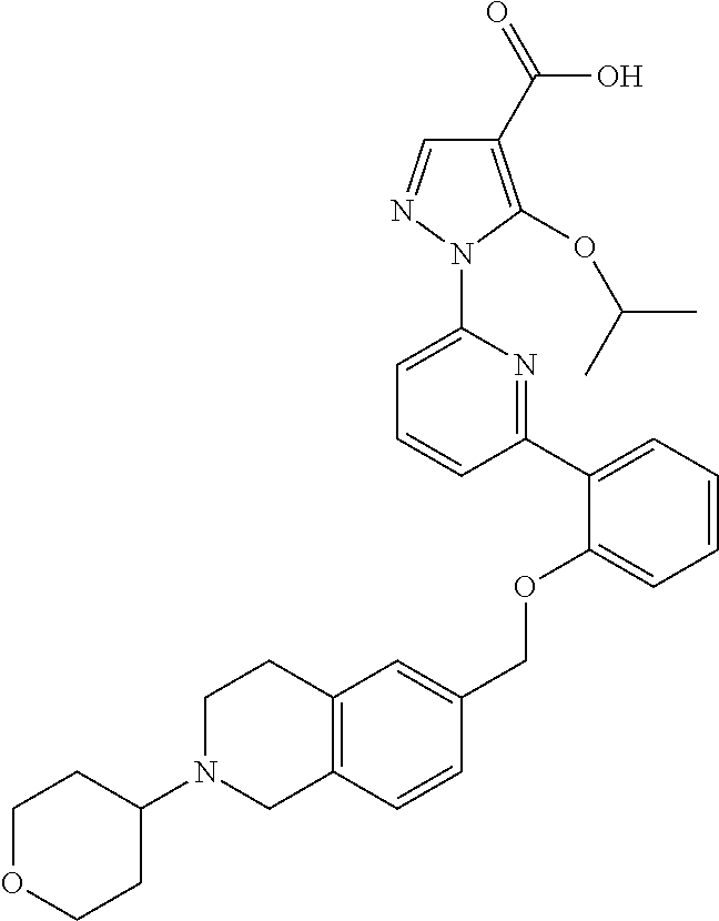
C1(C2=CC=CC=C2OCC2=CC3=C(C=C2)CN(C2CCOCC2)CC3)=NC(N2N=CC(C(=O)O)=C2OC(C)C)=CC=C1
